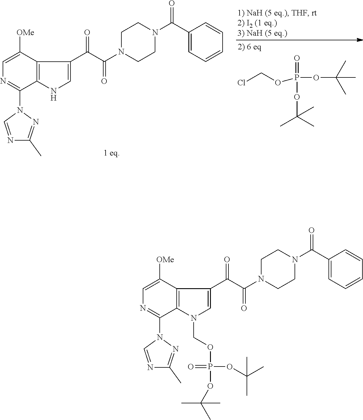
C1=C([OMe])C2=C(C(N3C=NC(C)=N3)=N1)N(COP(=O)(OC(C)(C)C)OC(C)(C)C)C=C2C(C(=O)N1CCN(C(C2=CC=CC=C2)=O)CC1)=O.C1=C([OMe])C2=C(C(N3C=NC(C)=N3)=N1)NC=C2C(C(=O)N1CCN(C(C2=CC=CC=C2)=O)CC1)=O.O=P(OC(C)(C)C)(OC(C)(C)C)OCCl
